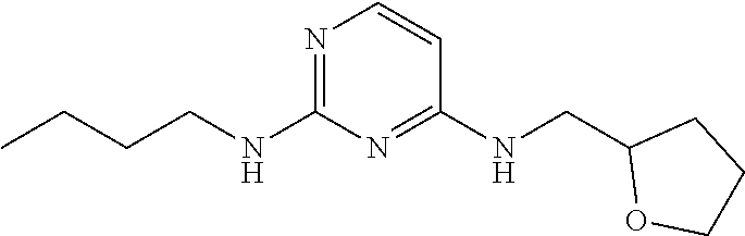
N1=C(NCCCC)N=C(NCC2OCCC2)C=C1
